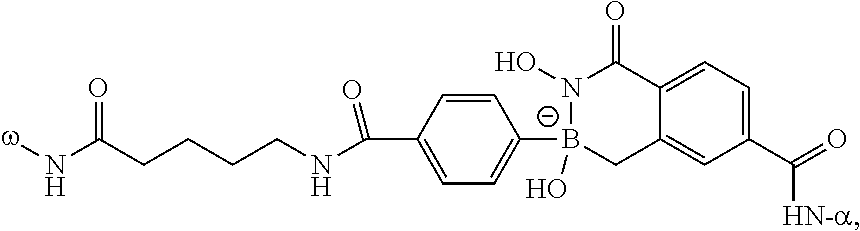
N(C(CCCCNC(C1=CC=C([B-]2(O)N(O)C(=O)C3=CC=C(C([HN-a])=O)C=C3C2)C=C1)=O)=O)[w]
